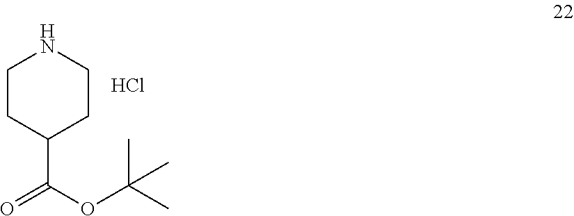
N1CCC(C(OC(C)(C)C)=O)CC1.Cl
